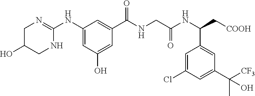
C1C(O)CNC(NC2=CC(O)=CC(C(NCC(=O)NC(C3=CC(C([CF3])(C)O)=CC(Cl)=C3)C[COOH])=O)=C2)=N1
